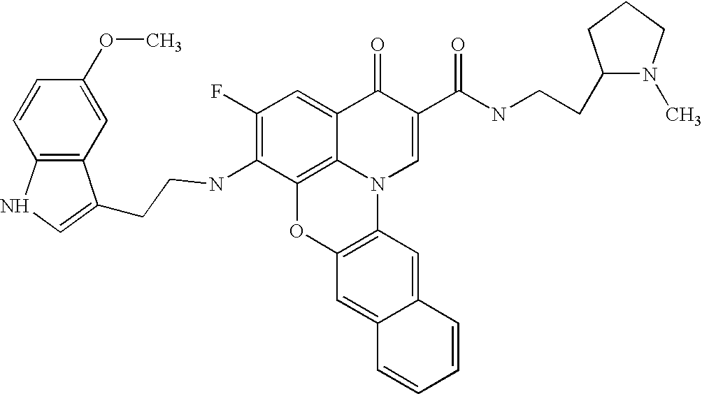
C1(F)=C(NCCC2=CNC3=C2C=C(OC)C=C3)C2=C3C(=C1)C(=O)C(C(NCCC1N(C)CCC1)=O)=CN3C1=C(O2)C=C2C(=C1)C=CC=C2
